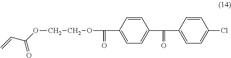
O(CCOC(=O)C1=CC=C(C(=O)C2=CC=C(Cl)C=C2)C=C1)C(C=C)=O
